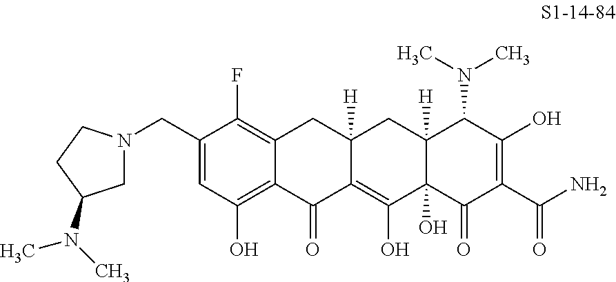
C1(CN2CC(N(C)C)CC2)=CC(O)=C2C(=C1F)CC1([H])C(=C(O)C3(O)C([H])(C1)C(N(C)C)C(O)=C(C(N)=O)C3=O)C2=O
